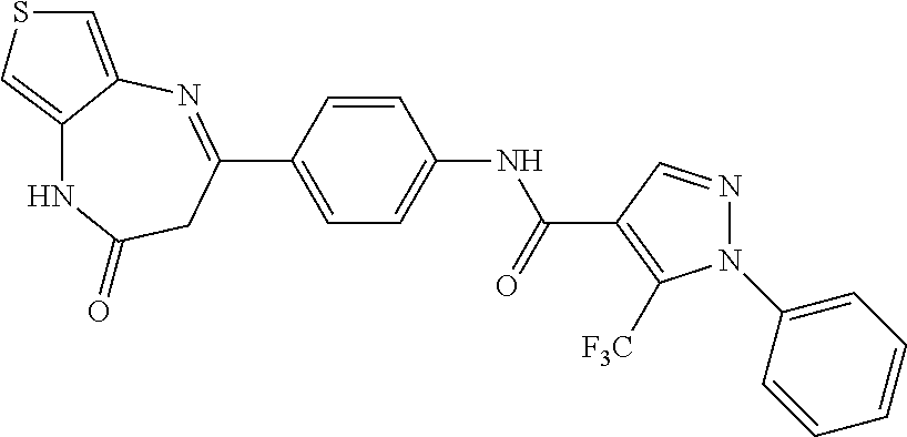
C1=C(C2=NC3=CSC=C3NC(=O)C2)C=CC(NC(C2=C([F3C])N(C3=CC=CC=C3)N=C2)=O)=C1
